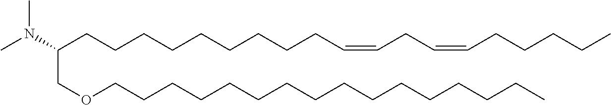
C(CCCCCCCCCC=CCC=CCCCCC)(N(C)C)COCCCCCCCCCCCCCCCC
